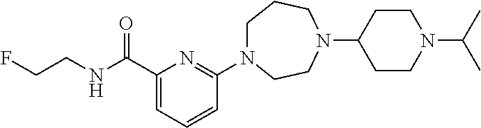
C1N(C2=NC(C(NCCF)=O)=CC=C2)CCN(C2CCN(C(C)C)CC2)CC1
